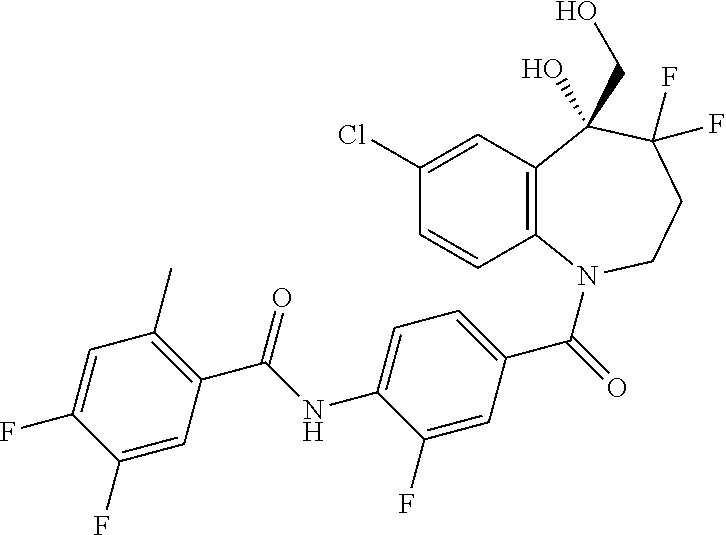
C1(Cl)=CC2=C(C=C1)N(C(=O)C1=CC=C(NC(C3=C(C)C=C(F)C(F)=C3)=O)C(F)=C1)CCC(F)(F)C2(O)CO
